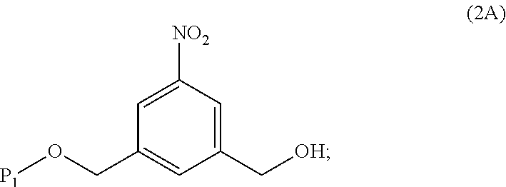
[OH]CC1=CC([NO2])=CC(CO[P1])=C1
